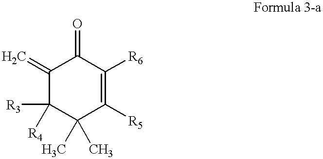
C1(=C)C([R3])([R4])C(C)(C)C([R5])=C([R6])C1=O
